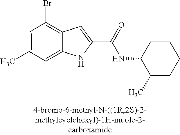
C12=CC(C)=CC(Br)=C1C=C(C(=O)NC1C(C)CCCC1)N2
